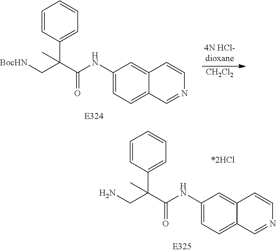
NCC(C1=CC=CC=C1)(C(=O)NC1=CC=C2C(=C1)C=CN=C2)C.[BocHN]CC(C1=CC=CC=C1)(C(=O)NC1=CC=C2C(=C1)C=CN=C2)C.[CH2Cl2]
